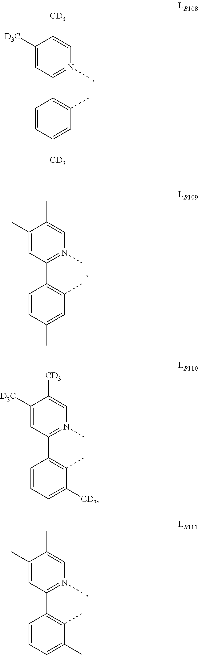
C1([D3C])=CC(C2=C(C)C=C([CD3])C=C2)=N(C)C=C1[CD3].C1(C)=CC(C2=C(C)C=C(C)C=C2)=N(C)C=C1C.C1([D3C])=CC(C2=C(C)C([CD3])=CC=C2)=N(C)C=C1[CD3].C1(C)=CC(C2=C(C)C(C)=CC=C2)=N(C)C=C1C
